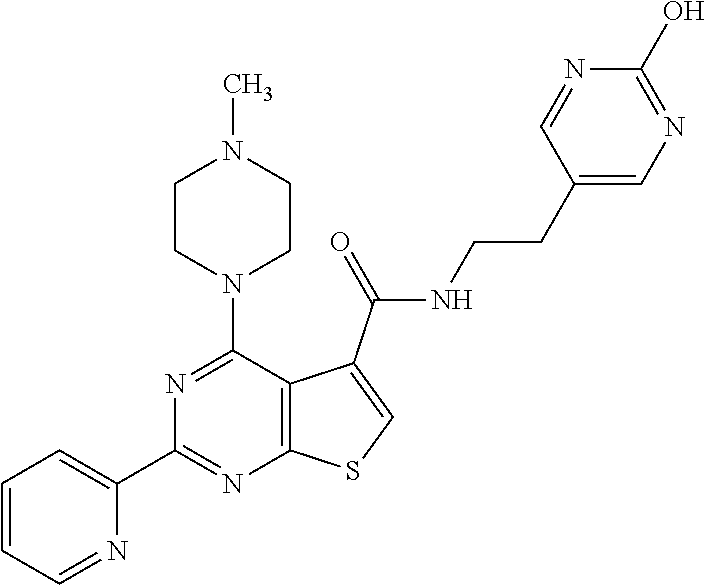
C1=CC=NC(C2=NC3=C(C(N4CCN(C)CC4)=N2)C(C(NCCC2=CN=C(O)N=C2)=O)=CS3)=C1
